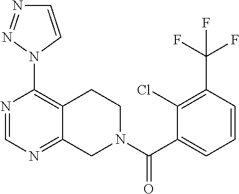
N1=CN=C2C(=C1N1C=CN=N1)CCN(C(C1=CC=CC(C(F)(F)F)=C1Cl)=O)C2
